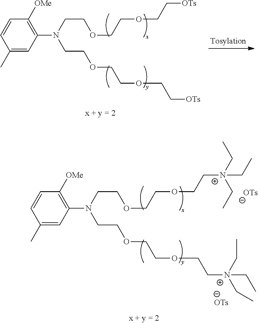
C1(C)=CC(N(CCOCCOCC[OTs])CCOCCOCC[OTs])=C([OMe])C=C1.C1(C)=CC(N(CCOCCOCC[N+](CC)(CC)CC)CCOCCOCC[N+](CC)(CC)CC)=C([OMe])C=C1
